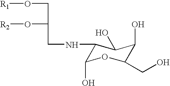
O(CC(O[R2])CNC1C(O)OC(CO)C(O)C1O)[R1]
